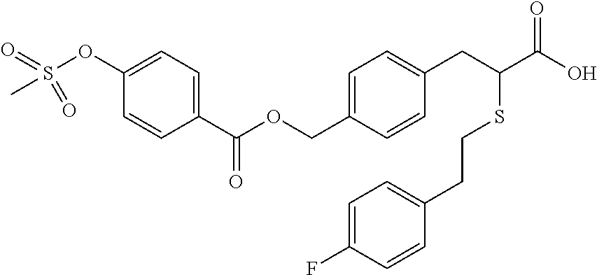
C1=C(COC(C2=CC=C(OS(C)(=O)=O)C=C2)=O)C=CC(CC(SCCC2=CC=C(F)C=C2)C(O)=O)=C1
